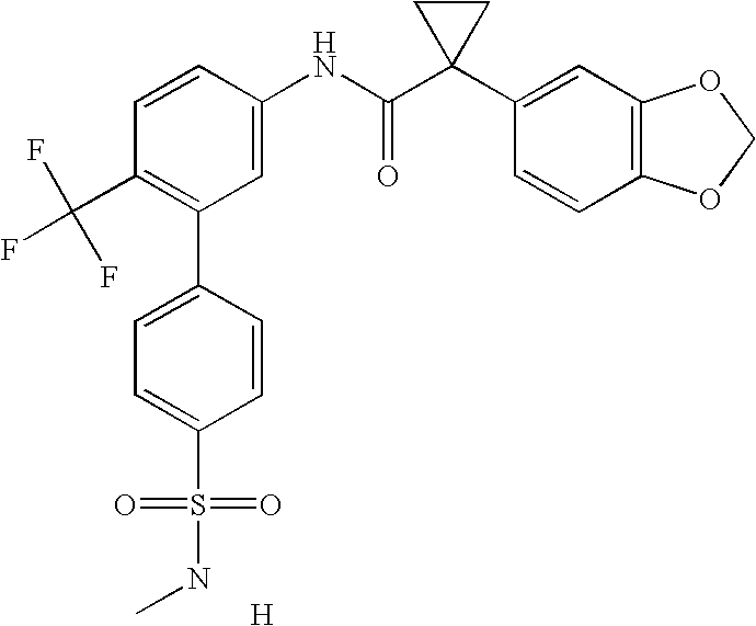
C1=CC(NC(C2(C3=CC4=C(C=C3)OCO4)CC2)=O)=CC(C2=CC=C(S(=O)(=O)NC)C=C2)=C1C(F)(F)F.[H]
